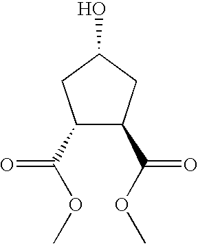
C1(C(OC)=O)C(C(OC)=O)CC(O)C1
